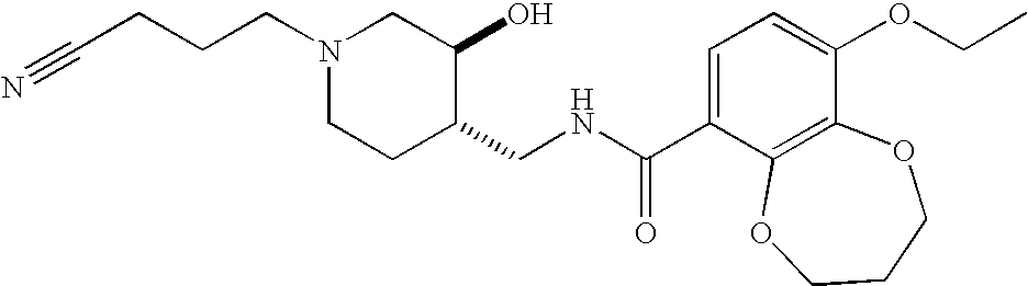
C(CCCN1CCC(CNC(C2=CC=C(OCC)C3=C2OCCCO3)=O)C(O)C1)#N
